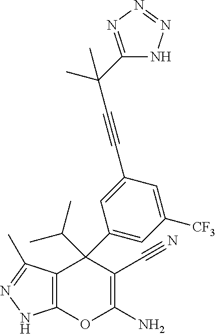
C12=C(C(C)=NN1)C(C1=CC([CF3])=CC(C#CC(C)(C3=NN=NN3)C)=C1)(C(C)C)C(C#N)=C(N)O2
